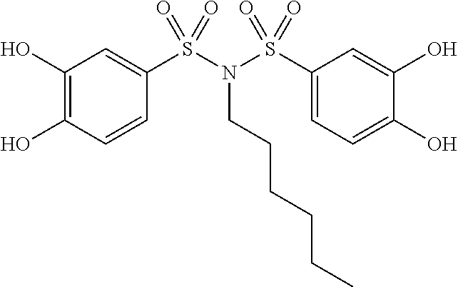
C1(O)=C(O)C=CC(S(N(S(C2=CC=C(O)C(O)=C2)(=O)=O)CCCCCC)(=O)=O)=C1
